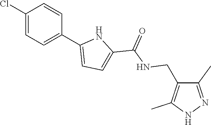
C1(Cl)=CC=C(C2=CC=C(C(NCC3=C(C)NN=C3C)=O)N2)C=C1
